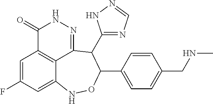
C1=C(F)C=C2C3=C1C(=O)NN=C3C(C1=NC=NN1)C(C1=CC=C(CNC)C=C1)ON2
